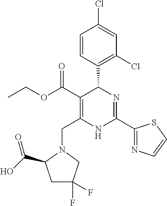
C1=CC(C2C(C(=O)OCC)=C(CN3C(C(O)=O)CC(F)(F)C3)NC(C3=NC=CS3)=N2)=C(Cl)C=C1Cl
